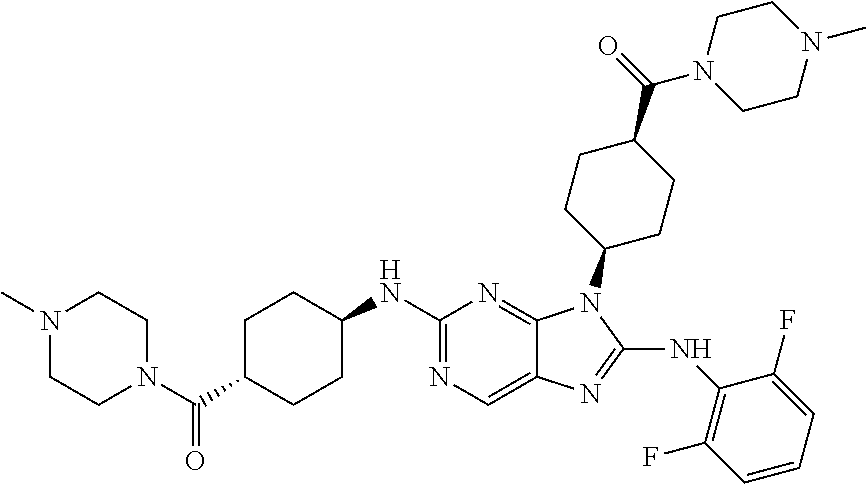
C1C(C(N2CCN(C)CC2)=O)CCC(NC2=NC=C3C(=N2)N(C2CCC(C(=O)N4CCN(C)CC4)CC2)C(NC2=C(F)C=CC=C2F)=N3)C1
